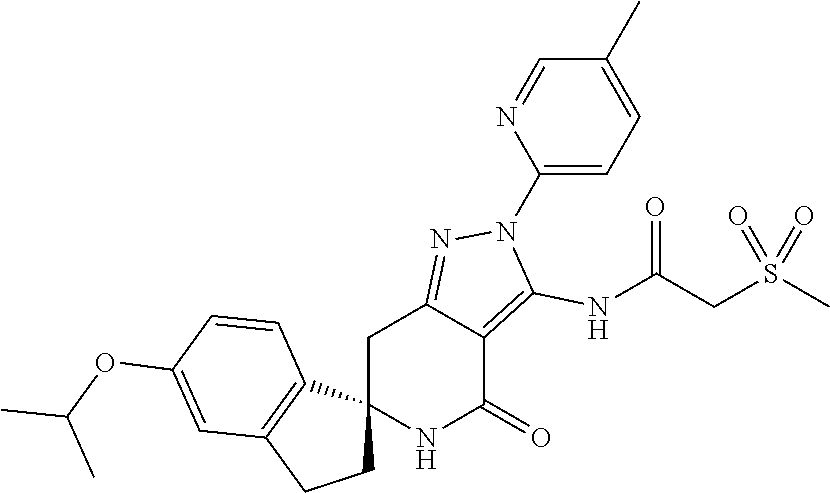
C12(NC(=O)C3=C(NC(CS(C)(=O)=O)=O)N(C4=CC=C(C)C=N4)N=C3C1)CCC1=C2C=CC(OC(C)C)=C1
